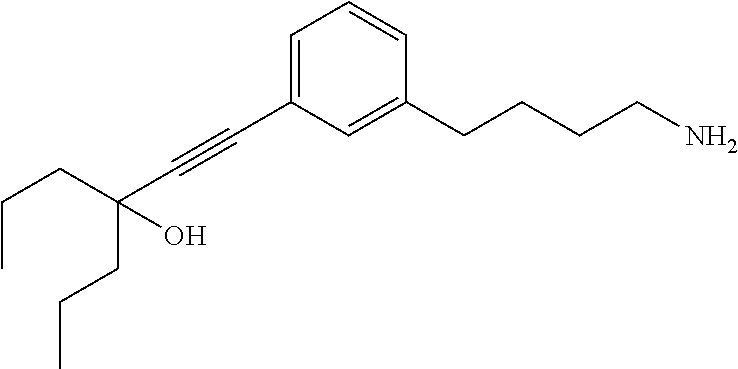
C(#CC1=CC=CC(CCCCN)=C1)C(CCC)(CCC)O
